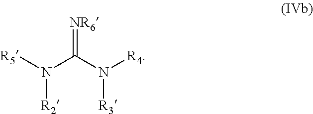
[R5]N(C(N([R4])[R3])=[NR6])[R2]
